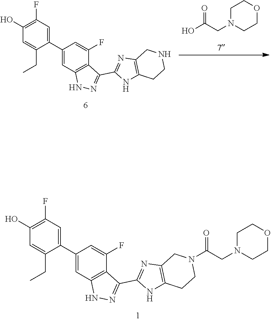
C1(C2=CC3=C(C(F)=C2)C(C2=NC4=C(N2)CCN(C(CN2CCOCC2)=O)C4)=NN3)=CC(F)=C(O)C=C1CC.C1(C2=CC3=C(C(F)=C2)C(C2=NC4=C(N2)CCNC4)=NN3)=CC(F)=C(O)C=C1CC.C1OCCN(CC(O)=O)C1
